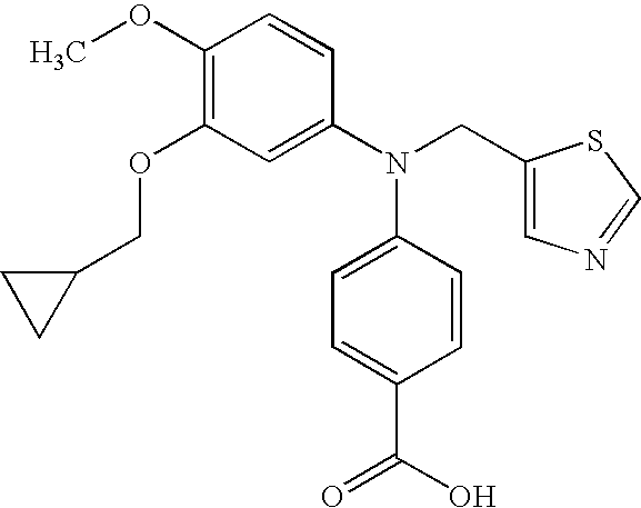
C1(OCC2CC2)=C(OC)C=CC(N(CC2=CN=CS2)C2=CC=C(C(O)=O)C=C2)=C1
